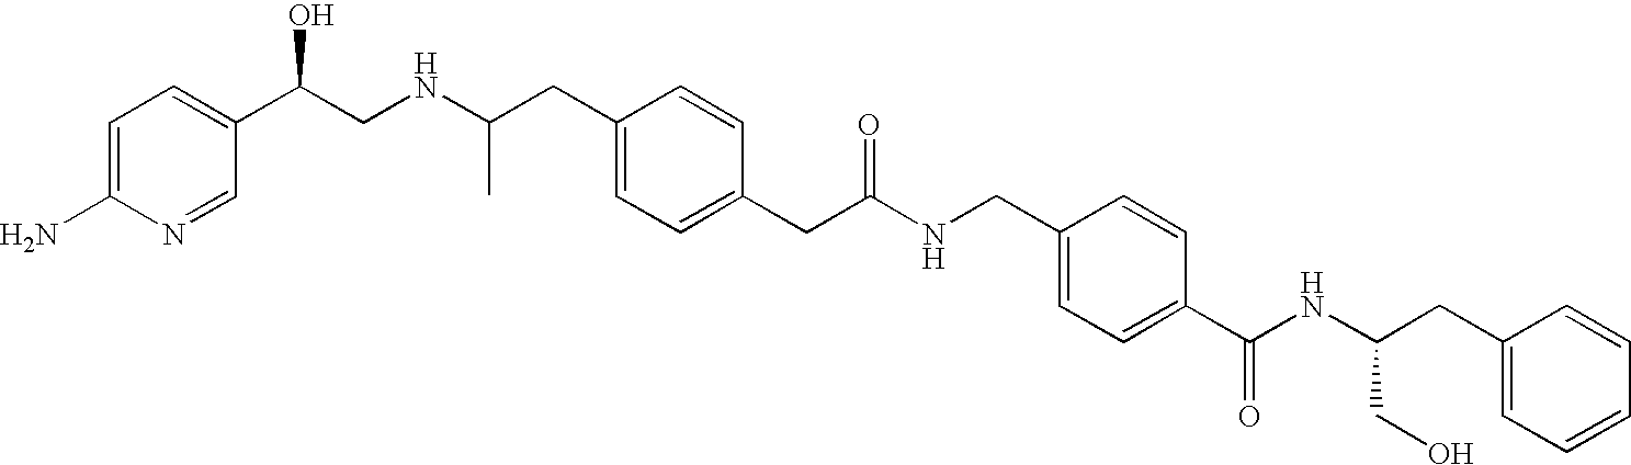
C1=C(N)N=CC(C(CNC(CC2=CC=C(CC(NCC3=CC=C(C(NC(CC4=CC=CC=C4)CO)=O)C=C3)=O)C=C2)C)O)=C1
